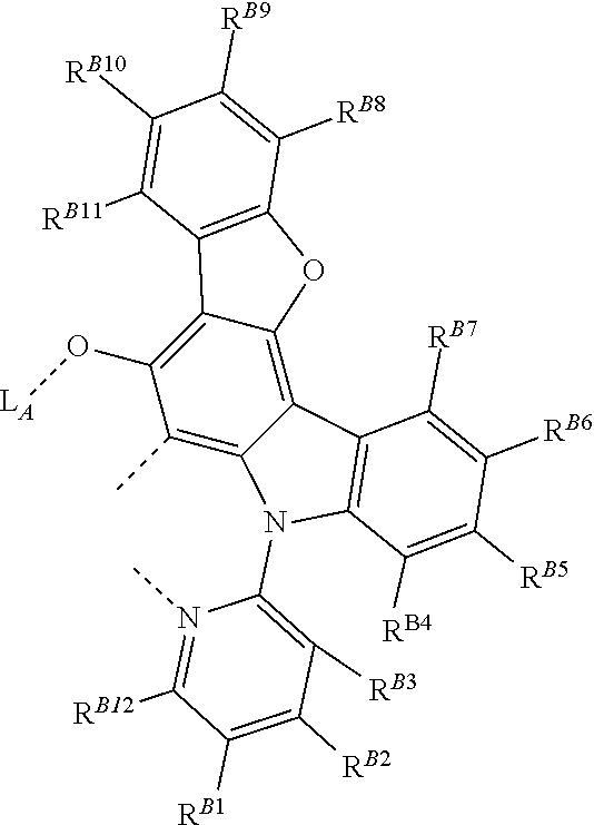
C1([RB11])=C([RB10])C([RB9])=C([RB8])C2=C1C1=C(O[LA])C(C)=C3C(=C1O2)C1=C(N3C2=C([RB3])C([RB2])=C([RB1])C([RB12])=N2C)C([RB4])=C([RB5])C([RB6])=C1[RB7]
